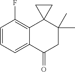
C1=CC=C2C(=C1F)C1(C(C)(C)CC2=O)CC1
